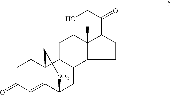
C1C(=O)C=C2C3(C1)C1C(CC2[SO2]C3)C2C(C)(CC1)C(C(CO)=O)CC2
